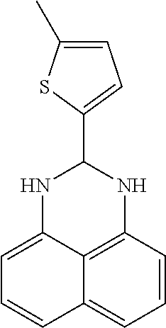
C1=C(C)SC(C2NC3=CC=CC4=CC=CC(=C34)N2)=C1
